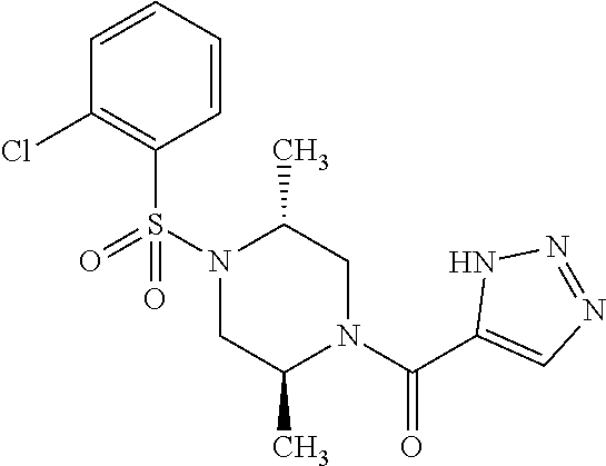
C1=CC=CC(S(N2C(C)CN(C(C3=CN=NN3)=O)C(C)C2)(=O)=O)=C1Cl
